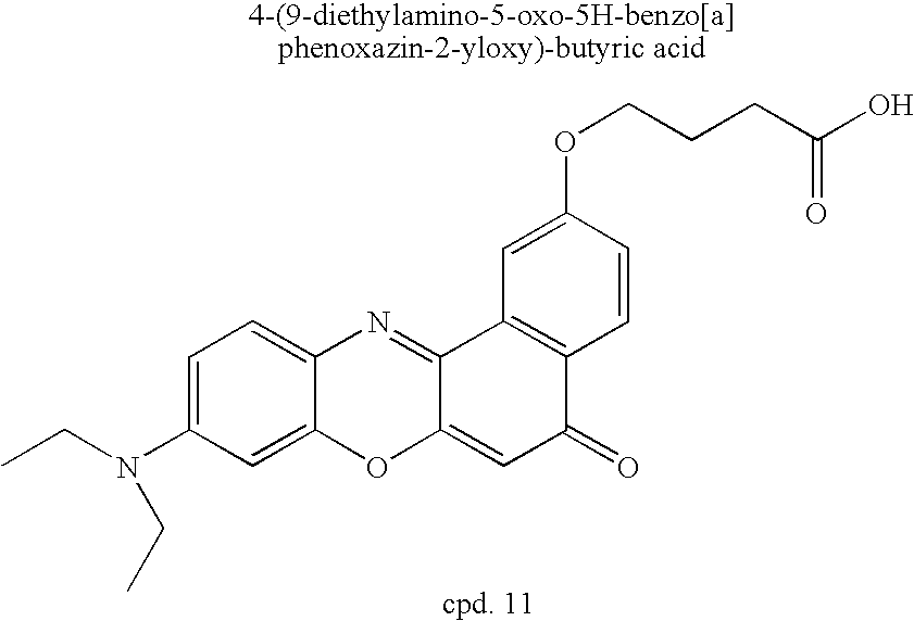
CCN(C1=CC=C2C(=C1)OC1=CC(=O)C3=C(C1=N2)C=C(OCCCC(O)=O)C=C3)CC
